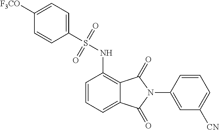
C1(N2C(=O)C3=C(NS(=O)(=O)C4=CC=C([F3CO])C=C4)C=CC=C3C2=O)=CC([CN])=CC=C1
